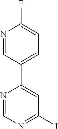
N1=CC(C2=CC(I)=NC=N2)=CC=C1F
